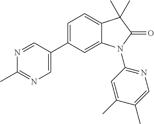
C1=C(C2=CN=C(C)N=C2)C=C2C(=C1)C(C)(C)C(=O)N2C1=NC=C(C)C(C)=C1
